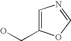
C1=C(CO)OC=N1
